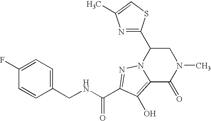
N(CC1=CC=C(F)C=C1)C(C1=NN2C(C3=NC(C)=CS3)CN(C)C(=O)C2=C1O)=O
